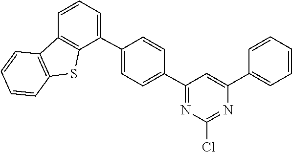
C1(C2=CC(C3=CC=C(C4=CC=CC5=C4SC4=C5C=CC=C4)C=C3)=NC(Cl)=N2)=CC=CC=C1
